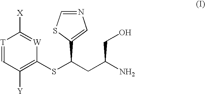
[T]1=CC([Y])=C(SC(CC(N)CO)C2=CN=CS2)[W]=C1[X]
